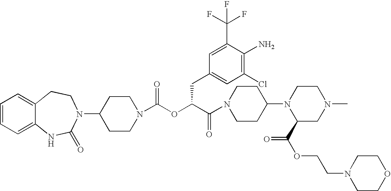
C1(N2C(=O)NC3=CC=CC=C3CC2)CCN(C(OC(C(N2CCC(N3C(C(OCCN4CCOCC4)=O)CN(C)CC3)CC2)=O)CC2=CC(Cl)=C(N)C(C(F)(F)F)=C2)=O)CC1
